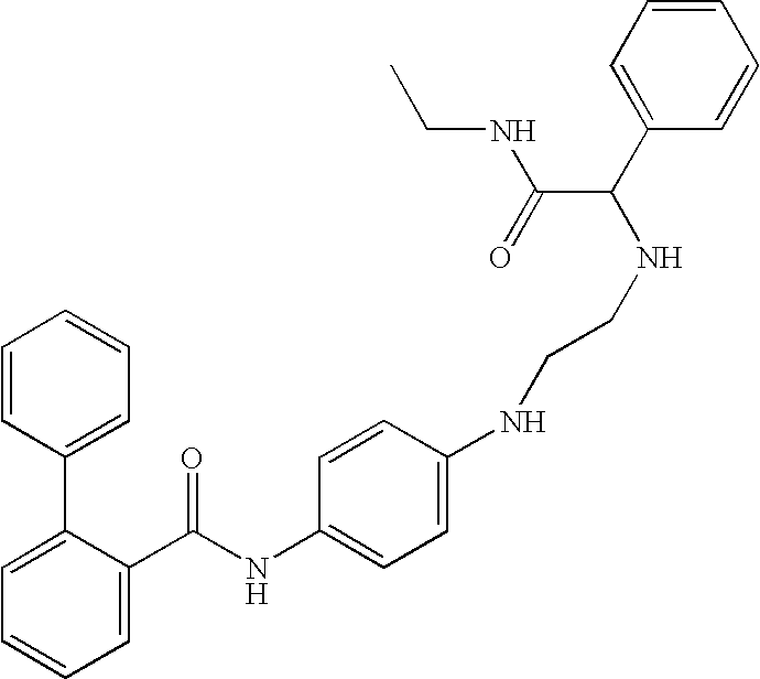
C1=C(C(NC2=CC=C(NCCNC(C3=CC=CC=C3)C(=O)NCC)C=C2)=O)C(C2=CC=CC=C2)=CC=C1
